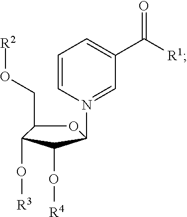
O1C(CO[R2])C(O[R3])C(O[R4])C1N1=CC(C([R1])=O)=CC=C1
